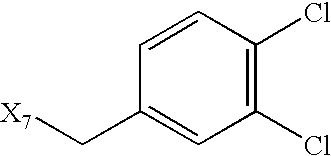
C1=CC(Cl)=C(Cl)C=C1C[X7]
